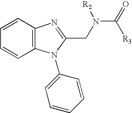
C1=CC2=C(C=C1)N(C1=CC=CC=C1)C(CN(C(=O)[R3])[R2])=N2
